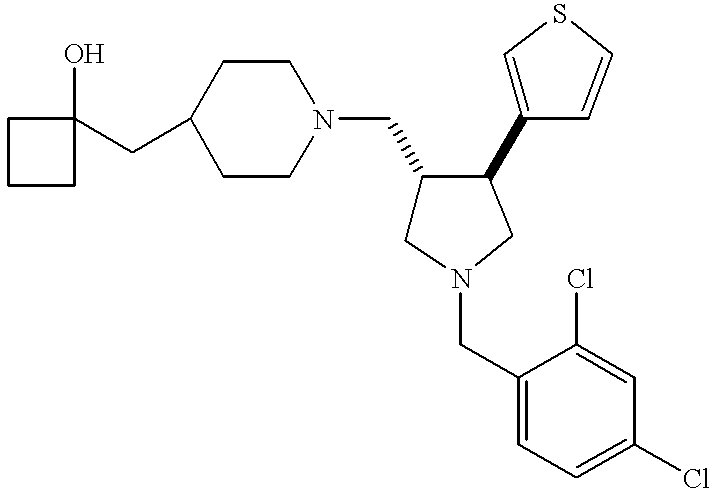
C1(CC2(O)CCC2)CCN(CC2CN(CC3=CC=C(Cl)C=C3Cl)CC2C2=CSC=C2)CC1
